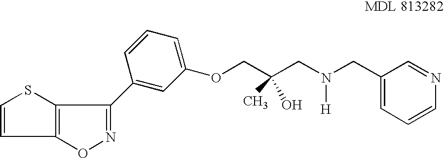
O1N=C(C2=CC(OCC(CN(CC3=CC=CN=C3)[H])(C)O)=CC=C2)C2=C1C=CS2
